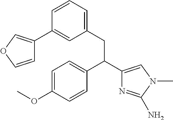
C1=C(OC)C=CC(C(C2=CN(C)C(N)=N2)CC2=CC=CC(C3=COC=C3)=C2)=C1
